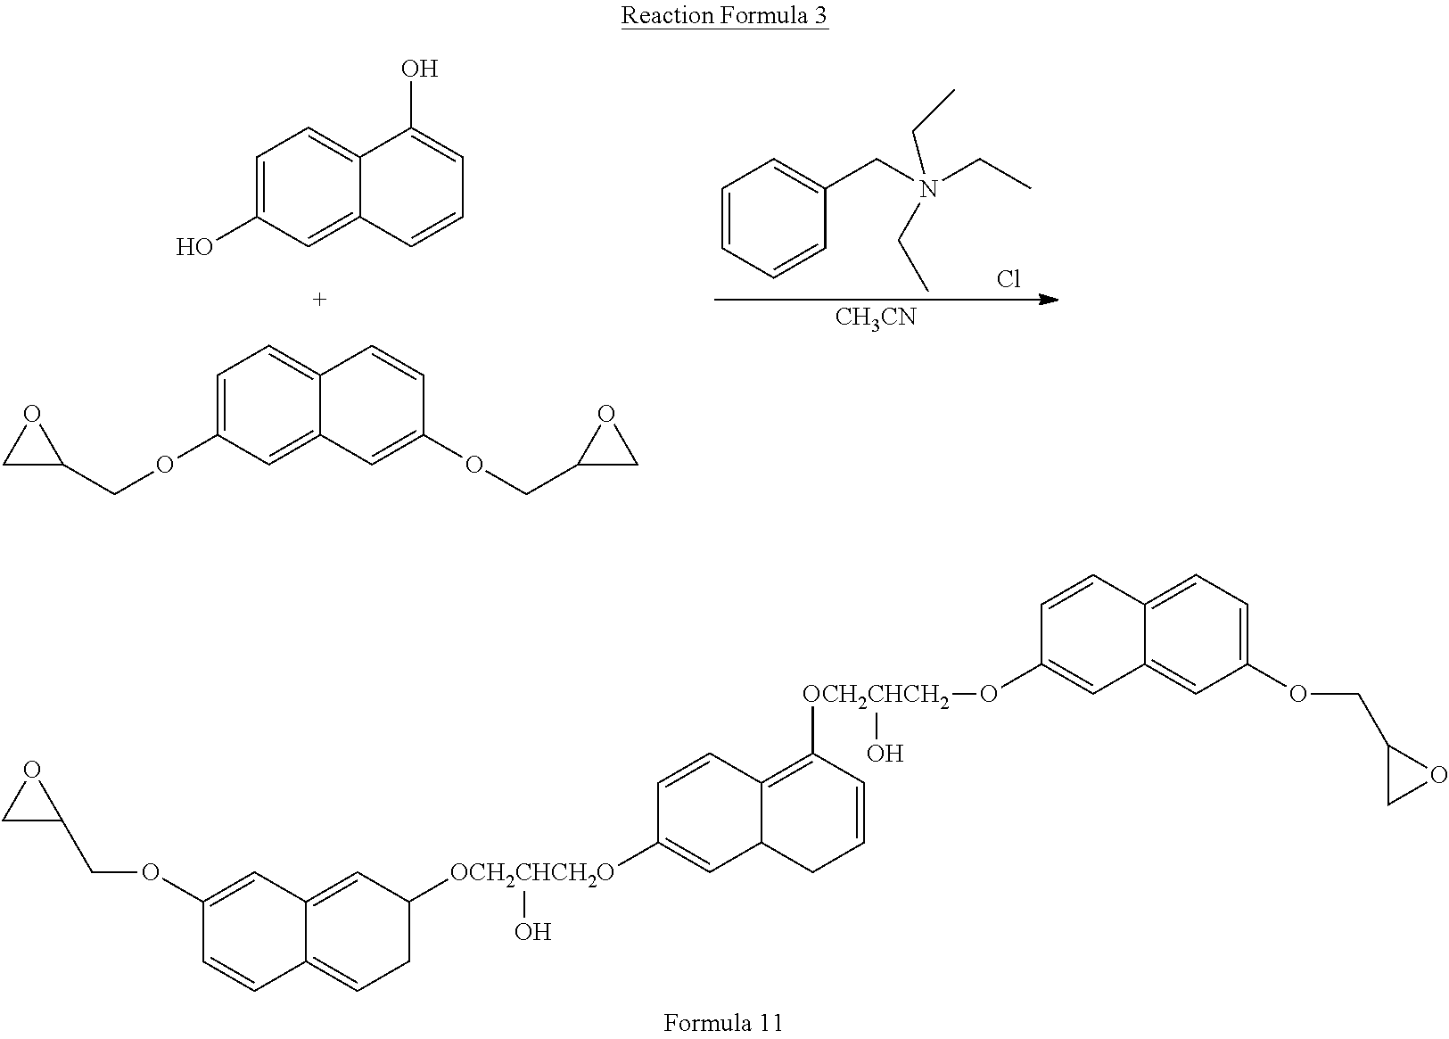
C1=CC=CC(CN(CC)(CC)CC)=C1.Cl.[CH3CN].C1=C(O)C=C2C(=C1)C(O)=CC=C2.C1=C(OCC2OC2)C=C2C(=C1)C=CC(OCC1CO1)=C2.C1(OCC2OC2)=CC2=CC([OCH2CHCH2O](O)C3=CC4C(=C([OCH2CHCH2](O)OC5=CC6=CC(OCC7CO7)=CC=C6C=C5)C=CC4)C=C3)CC=C2C=C1
